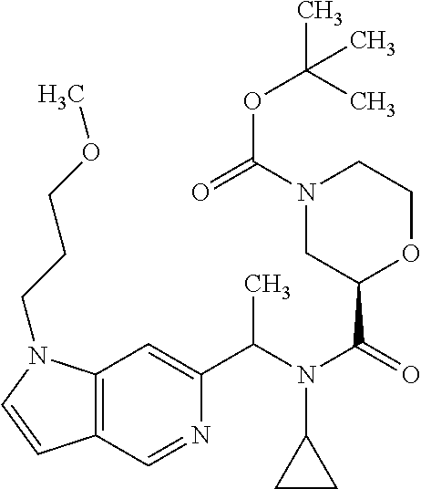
C12=C(C=NC(C(N(C(=O)C3OCCN(C(=O)OC(C)(C)C)C3)C3CC3)C)=C1)C=CN2CCCOC
